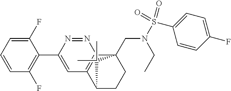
C1(F)=CC=CC(F)=C1C1=CC2=C(N=N1)C1(CN(S(C3=CC=C(F)C=C3)(=O)=O)CC)CCC2C1(C)C
